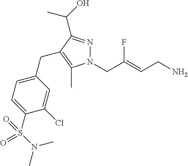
N1=C(C(O)C)C(CC2=CC=C(S(N(C)C)(=O)=O)C(Cl)=C2)=C(C)N1CC(=CCN)F
